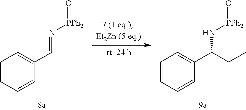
C1=CC=CC(C=N[PPh2]=O)=C1.C1=CC=CC(C(N[PPh2]=O)CC)=C1
